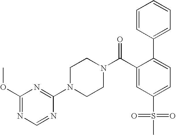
N1=C(OC)N=C(N2CCN(C(C3=CC(S(=O)(=O)C)=CC=C3C3=CC=CC=C3)=O)CC2)N=C1
